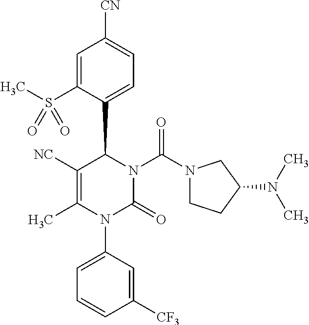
C1=C(S(C)(=O)=O)C(C2C([NC])=C(C)N(C3=CC=CC([CF3])=C3)C(=O)N2C(N2CCC(N(C)C)C2)=O)=CC=C1[CN]
